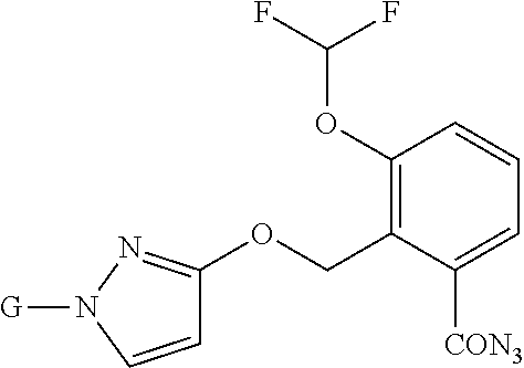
C1(OC(F)F)=C(COC2=NN([G])C=C2)C([CON3])=CC=C1
